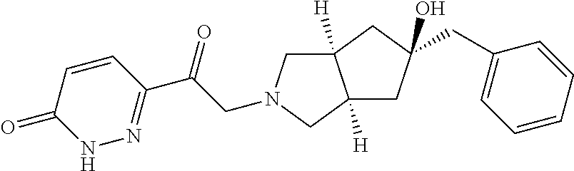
C12([H])CC(CC3=CC=CC=C3)(O)CC1([H])CN(CC(C1=NNC(=O)C=C1)=O)C2
